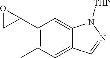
C1(C2OC2)=C(C)C=C2C(=C1)N([THP])N=C2
